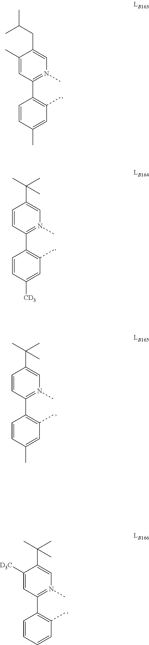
C1(C)=CC(C2=C(C)C=C(C)C=C2)=N(C)C=C1CC(C)C.C1=CC(C2=C(C)C=C([CD3])C=C2)=N(C)C=C1C(C)(C)C.C1=CC(C2=C(C)C=C(C)C=C2)=N(C)C=C1C(C)(C)C.C1([D3C])=CC(C2=C(C)C=CC=C2)=N(C)C=C1C(C)(C)C
